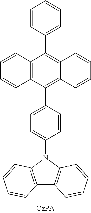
C1=CC(C2=C3C(=C(C4=CC=C(N5C6=C(C7=C5C=CC=C7)C=CC=C6)C=C4)C4=C2C=CC=C4)C=CC=C3)=CC=C1
